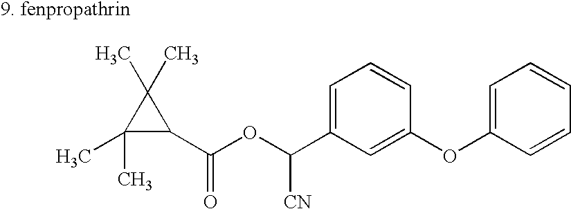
C1(C)(C)C(C(OC(C2=CC=CC(OC3=CC=CC=C3)=C2)[CN])=O)C1(C)C
